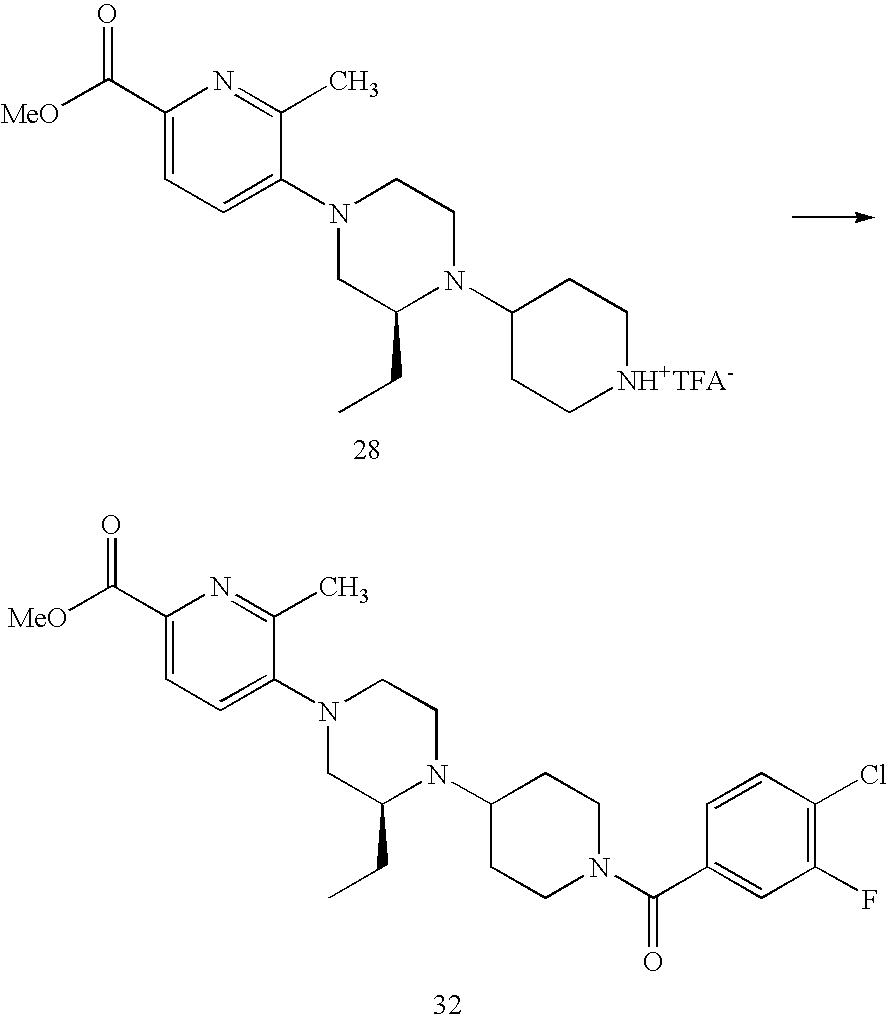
C1(C([MeO])=O)=CC=C(N2CC(CC)N(C3CC[NH+TFA-]CC3)CC2)C(C)=N1.C1(C([MeO])=O)=CC=C(N2CC(CC)N(C3CCN(C(C4=CC(F)=C(Cl)C=C4)=O)CC3)CC2)C(C)=N1
